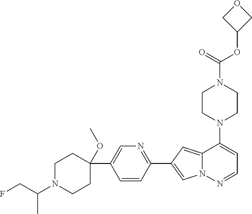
N1(C2=CC=NN3C2=CC(C2=NC=C(C4(OC)CCN(C(CF)C)CC4)C=C2)=C3)CCN(C(OC2COC2)=O)CC1
